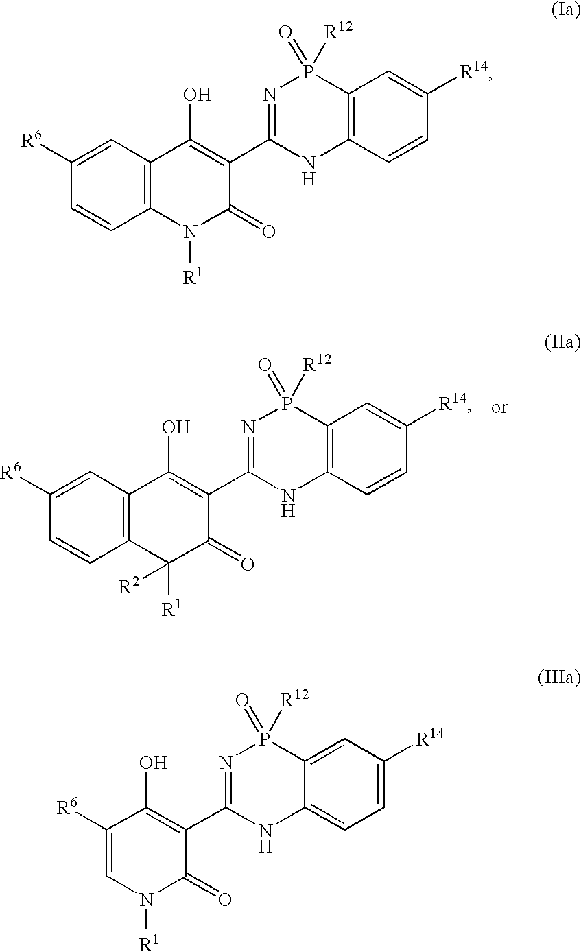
C12=C(C=C([R6])C=C1)C(O)=C(C1=NP(=O)([R12])C3=C(N1)C=CC([R14])=C3)C(=O)C2([R1])[R2].C12=C(C=C([R6])C=C1)C(O)=C(C1=NP(=O)([R12])C3=C(N1)C=CC([R14])=C3)C(=O)N2[R1].C1=C([R6])C(O)=C(C2=NP(=O)([R12])C3=CC([R14])=CC=C3N2)C(=O)N1[R1]
